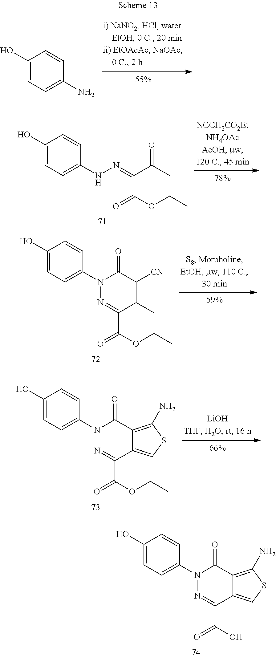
C1(O)=CC=C(NN=C(C(C)=O)C(=O)OCC)C=C1.C1(O)=CC=C(N)C=C1.C1(O)=CC=C(N2N=C(C(OCC)=O)C(C)C([CN])C2=O)C=C1.C1(O)=CC=C(N2N=C(C(OCC)=O)C3=CSC(N)=C3C2=O)C=C1.C1(O)=CC=C(N2N=C(C(O)=O)C3=CSC(N)=C3C2=O)C=C1
